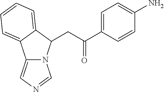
C12=CN=CN1C(CC(=O)C1=CC=C(N)C=C1)C1=CC=CC=C21
